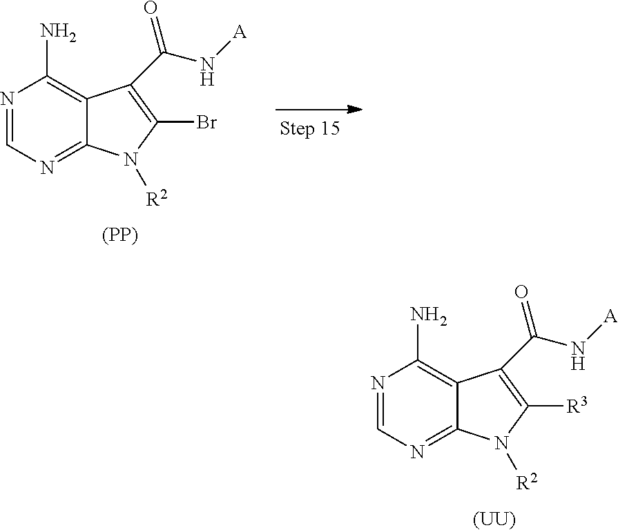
N1=CN=C2C(=C1N)C(C(N[A])=O)=C([R3])N2[R2].[(UU)].N1=CN=C2C(=C1N)C(C(N[A])=O)=C(Br)N2[R2].[(PP)]
